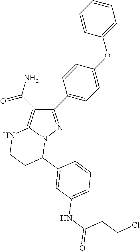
C1(C2=CC=C(OC3=CC=CC=C3)C=C2)=NN2C(=C1C(N)=O)NCCC2C1=CC(NC(=O)CCCl)=CC=C1
